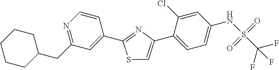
S1C=C(C2=CC=C(NS(C(F)(F)F)(=O)=O)C=C2Cl)N=C1C1=CC(CC2CCCCC2)=NC=C1
